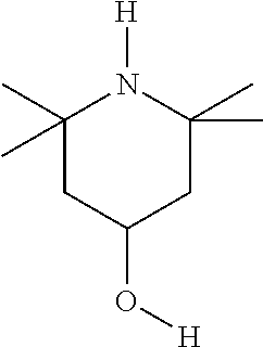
N1([H])C(C)(C)CC(O[H])CC1(C)C
